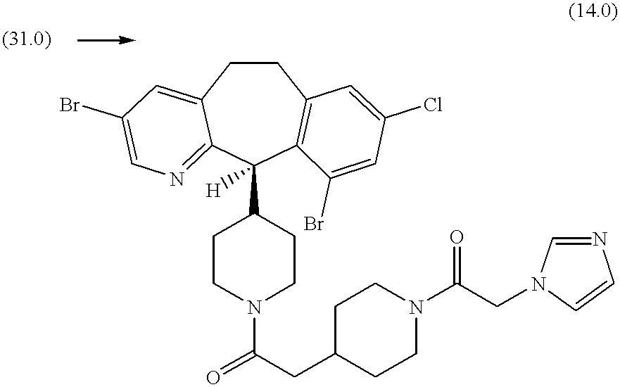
C1CC2=CC(Br)=CN=C2C(C2CCN(C(=O)CC3CCN(C(CN4C=NC=C4)=O)CC3)CC2)([H])C2=C1C=C(Cl)C=C2Br
